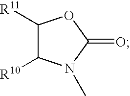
C1([R11])C([R10])N(C)C(=O)O1
